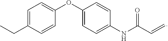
C1(NC(C=C)=O)=CC=C(OC2=CC=C(CC)C=C2)C=C1
